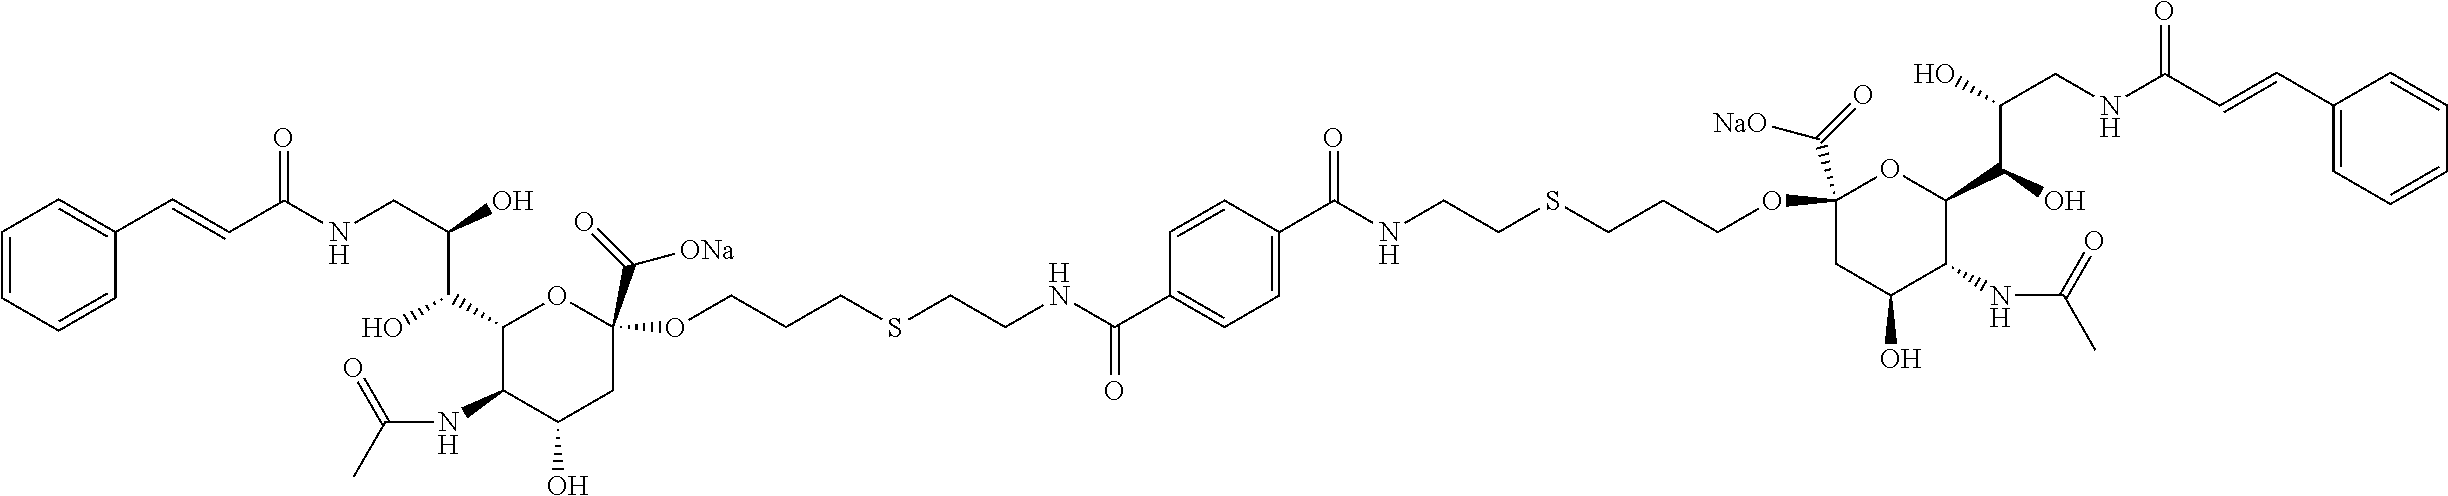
C(NCC(O)C(C1C(NC(C)=O)C(O)CC(C(=O)[ONa])(OCCCSCCNC(C2=CC=C(C(NCCSCCCOC3(C(=O)[NaO])CC(O)C(NC(C)=O)C(C(O)C(O)CNC(C=CC4=CC=CC=C4)=O)O3)=O)C=C2)=O)O1)O)(=O)C=CC1=CC=CC=C1
